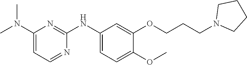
C1(N(C)C)=CC=NC(NC2=CC=C(OC)C(OCCCN3CCCC3)=C2)=N1
